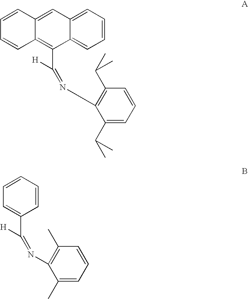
C1=CC=C2C(=C1)C(C(=NC1=C(C(C)C)C=CC=C1C(C)C)[H])=C1C(=C2)C=CC=C1.C1=CC(C(=NC2=C(C)C=CC=C2C)[H])=CC=C1
